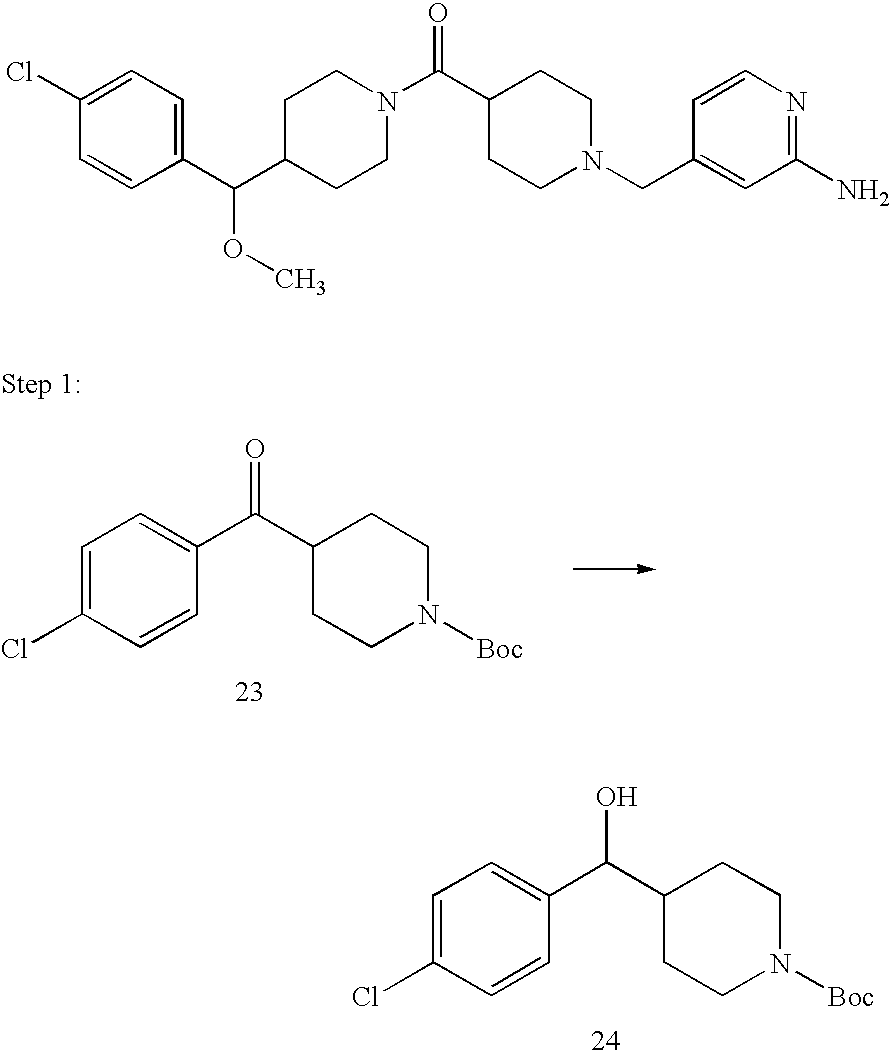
C1(C(C2=CC=C(Cl)C=C2)=O)CCN([Boc])CC1.C1(C(C2=CC=C(Cl)C=C2)O)CCN([Boc])CC1.C1C(C(C2=CC=C(Cl)C=C2)OC)CCN(C(C2CCN(CC3=CC(N)=NC=C3)CC2)=O)C1
